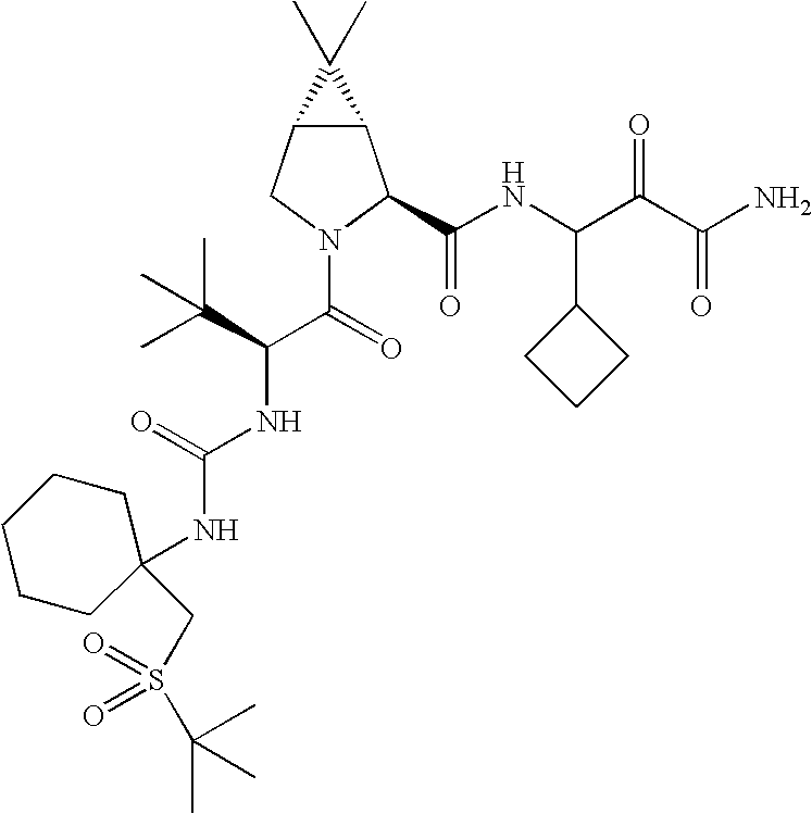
C12C(CN(C(=O)C(NC(NC3(CS(C(C)(C)C)(=O)=O)CCCCC3)=O)C(C)(C)C)C1C(NC(C(C(N)=O)=O)C1CCC1)=O)C2(C)C
